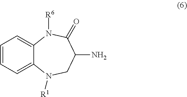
C1=CC=C2C(=C1)N([R6])C(=O)C(N)CN2[R1]
